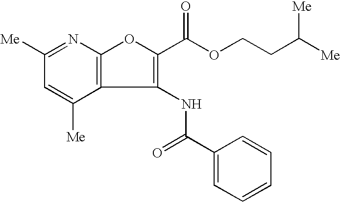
C12=C(N=C([Me])C=C1[Me])OC(C(OCCC([Me])[Me])=O)=C2NC(=O)C1=CC=CC=C1
